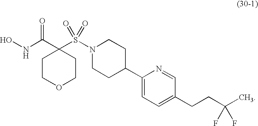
C1COCCC1(C(NO)=O)S(=O)(=O)N1CCC(C2=CC=C(CCC(C)(F)F)C=N2)CC1
